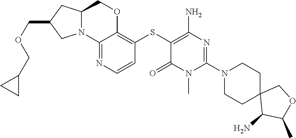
C1(N)C(C)OCC12CCN(C1=NC(N)=C(SC3=C4OCC5CC(COCC6CC6)CN5C4=NC=C3)C(=O)N1C)CC2
